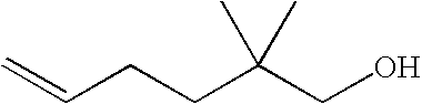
C(CC(CO)(C)C)C=C
